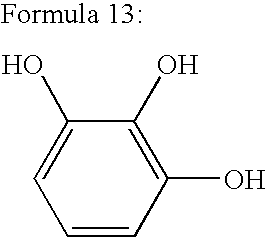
OC1=C(O)C(O)=CC=C1
